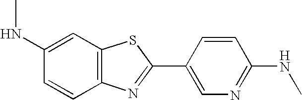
C1(NC)=CC2=C(C=C1)N=C(C1=CN=C(NC)C=C1)S2
